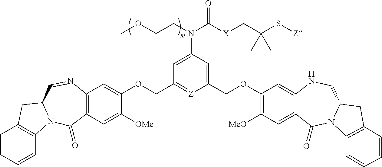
C1=CC=CC2=C1CC1N2C(=O)C2=C(N=C1)C=C(OCC1=[Z]C(COC3=C([MeO])C=C4C(=C3)NCC3N(C4=O)C4=C(C3)C=CC=C4)=CC(N(C([X]CC(S[Z])(C)C)=O)CCOC)=C1)C([OMe])=C2
